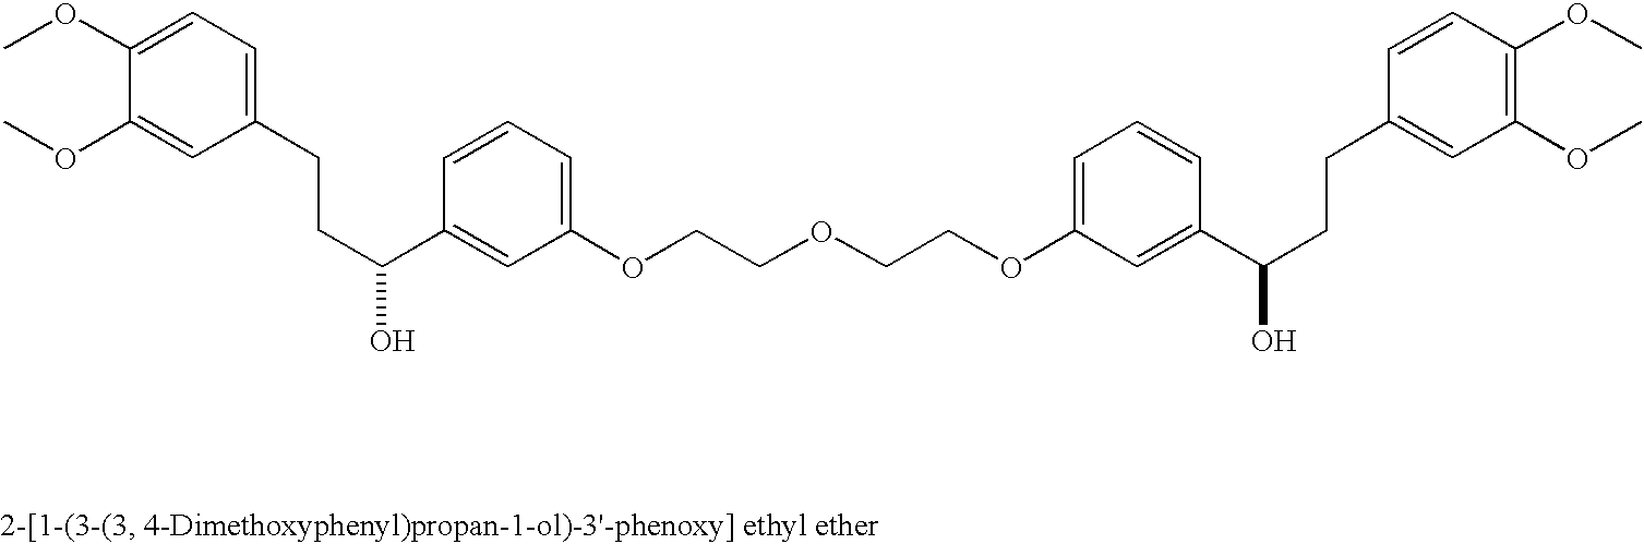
COC1=CC=C(CCC(C2=CC(OCCOCCOC3=CC=CC(C(CCC4=CC(OC)=C(OC)C=C4)O)=C3)=CC=C2)O)C=C1OC
